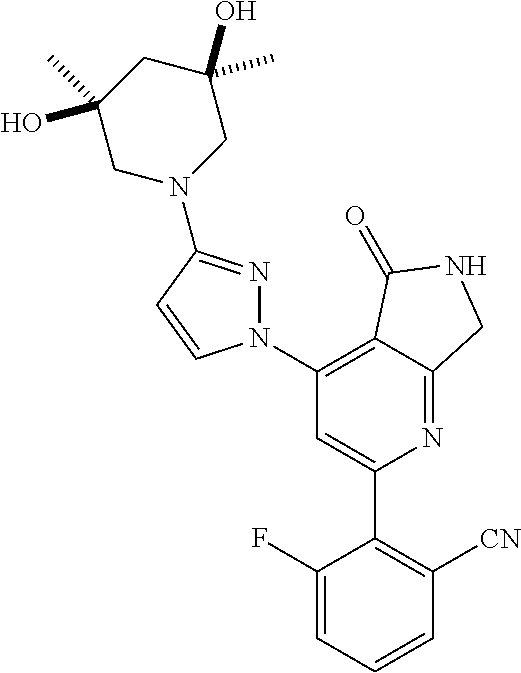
C1(C2=C([CN])C=CC=C2F)=CC(N2N=C(N3CC(O)(C)CC(C)(O)C3)C=C2)=C2C(=N1)CNC2=O
